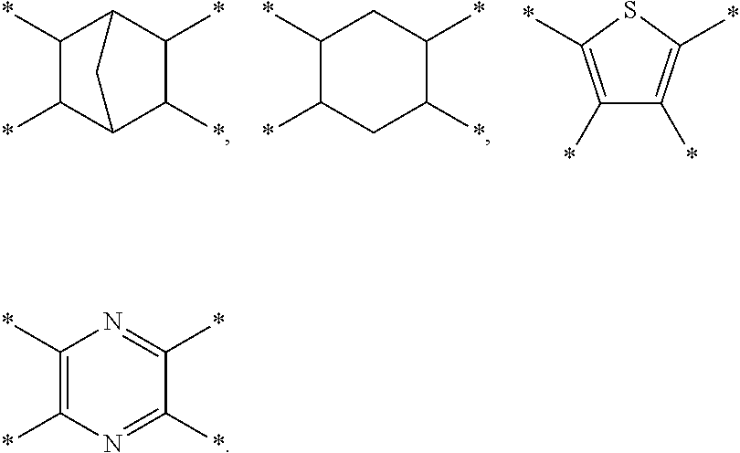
C1(*)C2C(*)C(*)C(C1*)C2.C1(*)CC(*)C(*)CC1*.C1(*)=C(*)SC(*)=C1*.C1(*)=NC(*)=C(*)N=C1*
